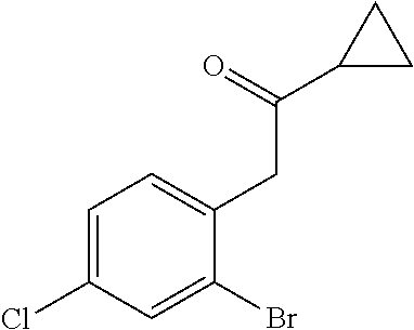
C1=C(Cl)C=C(Br)C(CC(C2CC2)=O)=C1
